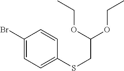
C1(Br)=CC=C(SCC(OCC)OCC)C=C1
